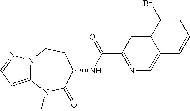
C1(C(=O)NC2CCN3C(=CC=N3)N(C)C2=O)=NC=C2C(=C1)C(Br)=CC=C2
